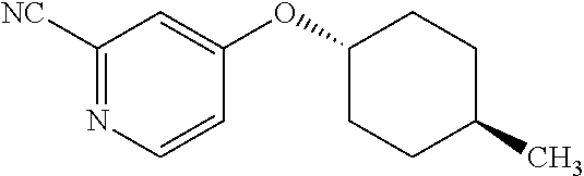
C1=CN=C([NC])C=C1OC1CCC(C)CC1
